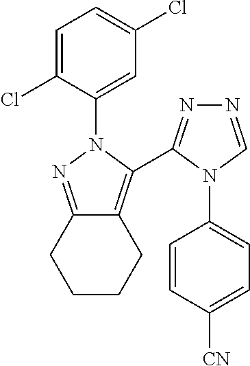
C1=C(Cl)C(N2N=C3C(=C2C2=NN=CN2C2=CC=C([CN])C=C2)CCCC3)=CC(Cl)=C1
